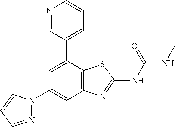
C1=C(C2=CC=CN=C2)C2=C(C=C1N1N=CC=C1)N=C(NC(=O)NCC)S2
